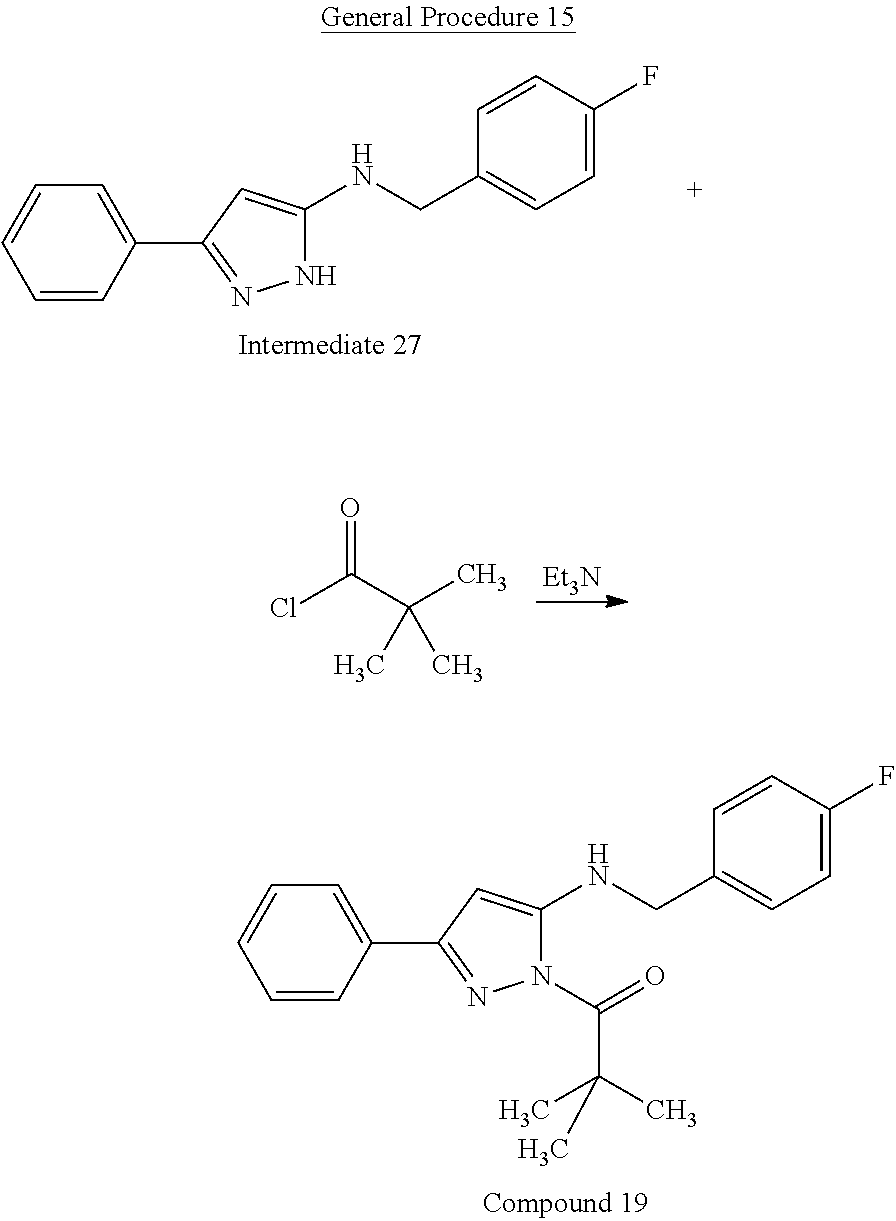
C1=CC(C2=NNC(NCC3=CC=C(F)C=C3)=C2)=CC=C1.[Et3N].O=C(C(C)(C)C)Cl.C1=CC(C2=NN(C(=O)C(C)(C)C)C(NCC3=CC=C(F)C=C3)=C2)=CC=C1
